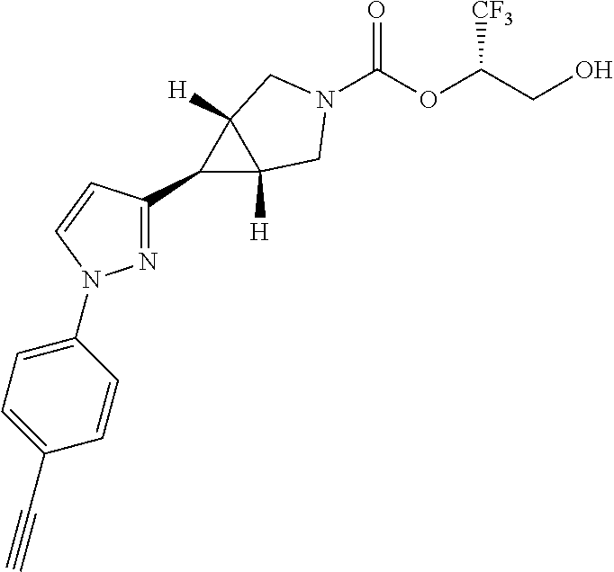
C(OC(CO)[CF3])(=O)N1CC2([H])C(C3=NN(C4=CC=C(C#C)C=C4)C=C3)C2([H])C1
